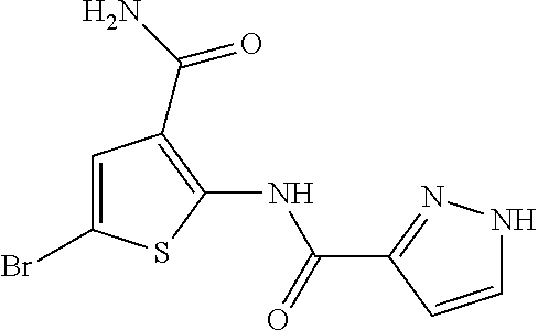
C1=C(Br)SC(NC(=O)C2=NNC=C2)=C1C(N)=O
